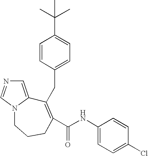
C1=C2N(C=N1)CCCC(C(NC1=CC=C(Cl)C=C1)=O)=C2CC1=CC=C(C(C)(C)C)C=C1
